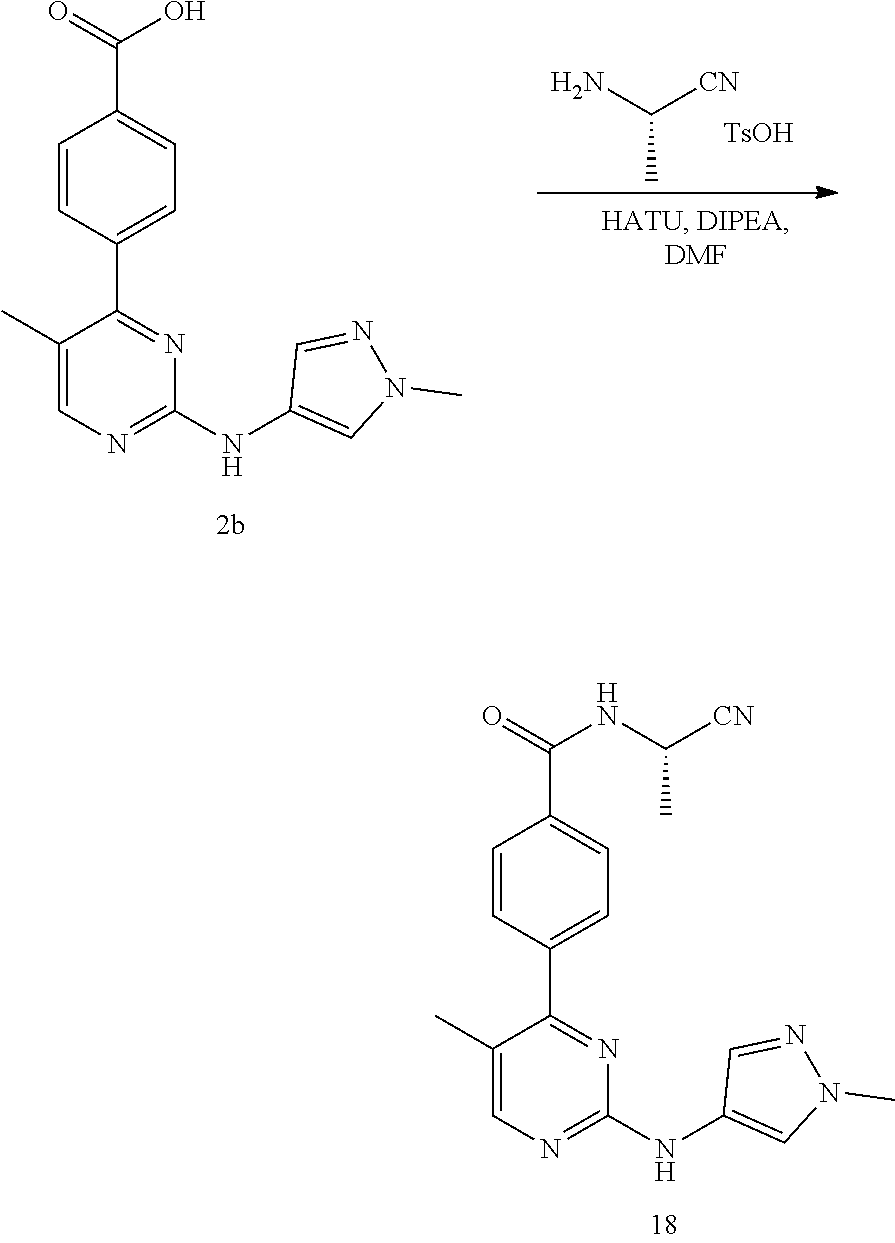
N(C1=NC=C(C)C(C2=CC=C(C(=O)NC([CN])C)C=C2)=N1)C1=CN(C)N=C1.C1(NC2=NC=C(C)C(C3=CC=C(C(=O)O)C=C3)=N2)=CN(C)N=C1.C([CN])(N)C.[TsOH]
